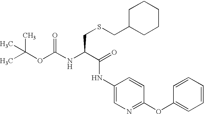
CC(OC(NC(C(=O)NC1=CN=C(OC2=CC=CC=C2)C=C1)CSCC1CCCCC1)=O)(C)C
